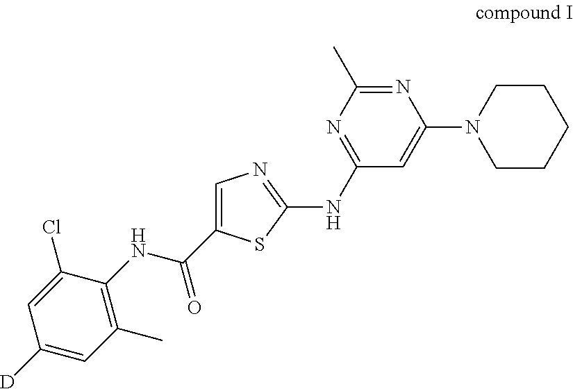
N1=C(C)N=C(NC2=NC=C(C(NC3=C(C)C=C([D])C=C3Cl)=O)S2)C=C1N1CCCCC1
